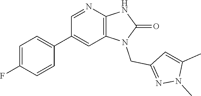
C1(C2=CC=C(F)C=C2)=CC2=C(N=C1)NC(=O)N2CC1=NN(C)C(C)=C1
